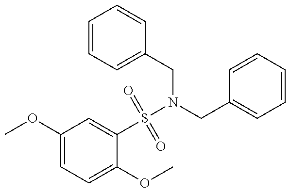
COC1=CC=C(OC)C(S(N(CC2=CC=CC=C2)CC2=CC=CC=C2)(=O)=O)=C1
